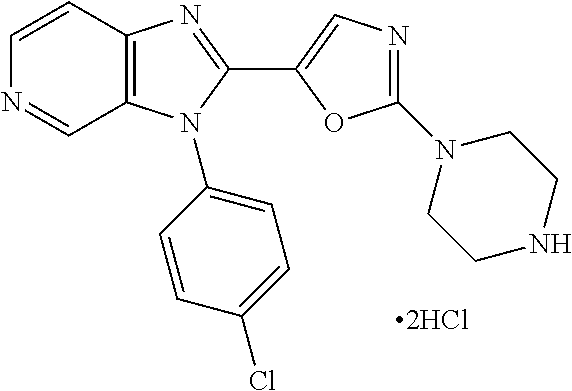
C12=C(C=CN=C1)N=C(C1=CN=C(N3CCNCC3)O1)N2C1=CC=C(Cl)C=C1
